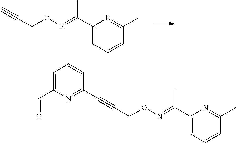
C#CCON=C(C1=CC=CC(C)=N1)C.C1=C(C=O)N=C(C#CCON=C(C2=CC=CC(C)=N2)C)C=C1
